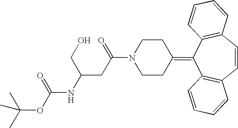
N1(C(=O)CC(NC(OC(C)(C)C)=O)CO)CCC(=C2C3=C(C=CC4=C2C=CC=C4)C=CC=C3)CC1
